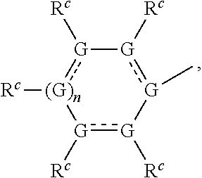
[G]1([Rc]):[G]([Rc])[G](C):[G]([Rc])[G]([Rc]):[(G)n]1[Rc]
